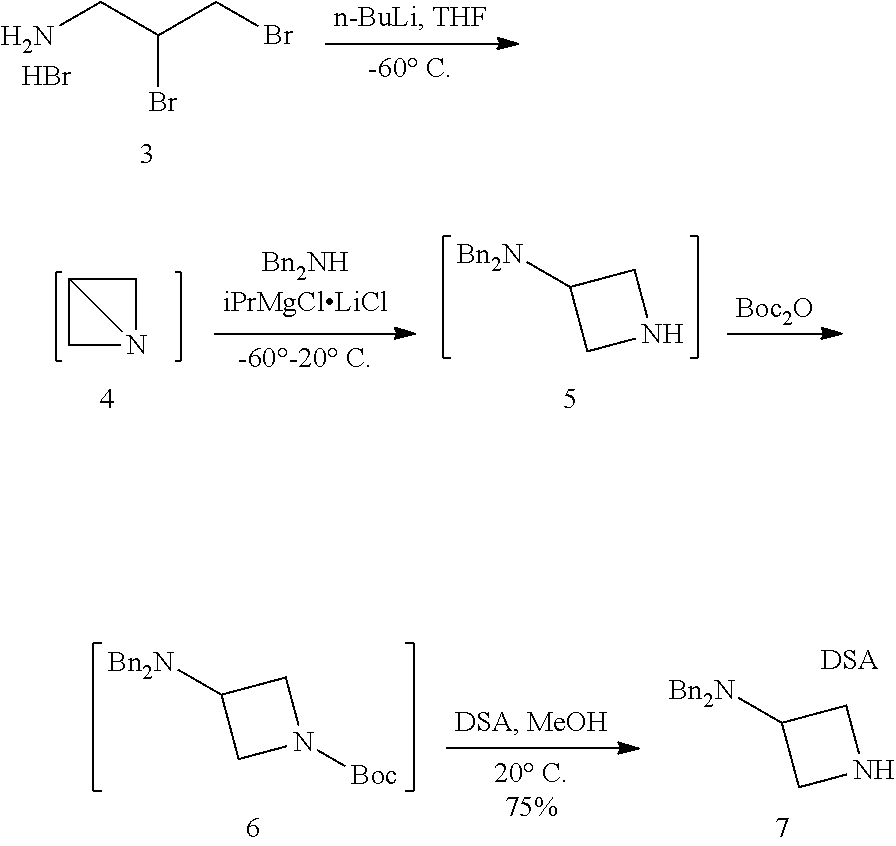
C(Br)(CN)CBr.Br.N1CC([Bn2N])C1.C1C2CN12.[Boc2O].N1CC([Bn2N])C1.[DSA].N1([Boc])CC([Bn2N])C1
